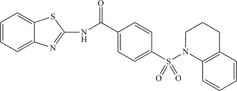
C1=CC(C(NC2=NC3=CC=CC=C3S2)=O)=CC=C1S(N1CCCC2=C1C=CC=C2)(=O)=O
